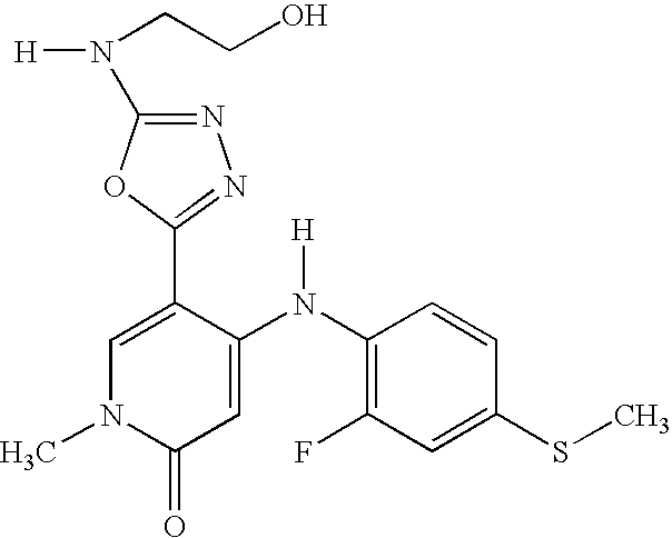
C1=C(C2=NN=C(N([H])CCO)O2)C(N(C2=C(F)C=C(SC)C=C2)[H])=CC(=O)N1C
